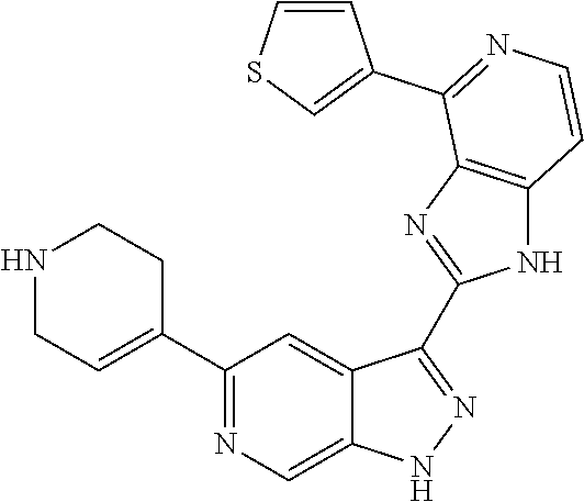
C1(C2=NC=C3C(=C2)C(C2=NC4=C(N2)C=CN=C4C2=CSC=C2)=NN3)=CCNCC1
